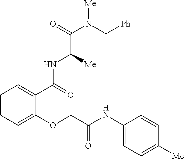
C1=CC=C(OCC(NC2=CC=C([Me])C=C2)=O)C(C(NC(C(N(C[Ph])[Me])=O)[Me])=O)=C1
